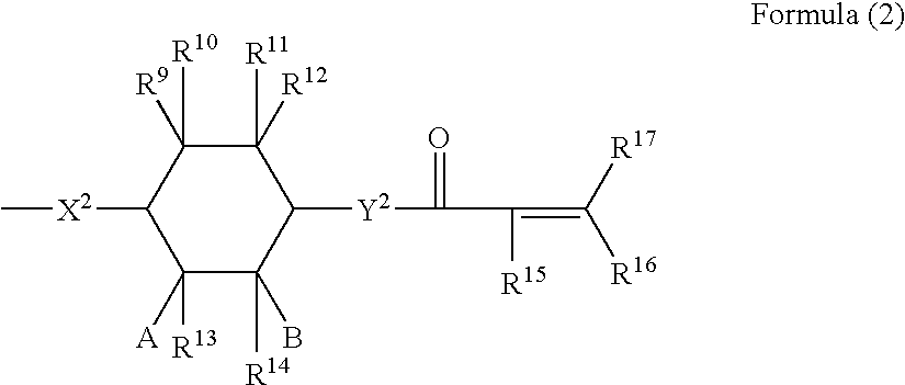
C1([A])([R13])C(B)([R14])C([Y2]C(=O)C(=C([R17])[R16])[R15])C([R12])([R11])C([R9])([R10])C1[X2]C
